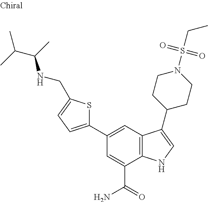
C1(C2=CC3=C(C(C(=O)N)=C2)NC=C3C2CCN(S(CC)(=O)=O)CC2)=CC=C(CNC(C)C(C)C)S1
